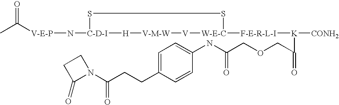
[V-E-P](N[C-D-I]1SS[W-E-C]([F-E-R-L-I][K]([CONH2])C(COCC(NC2=CC=C(CCC(N3C(=O)CC3)=O)C=C2)=O)=O)[V][V-M-W][H]1)C(C)=O
